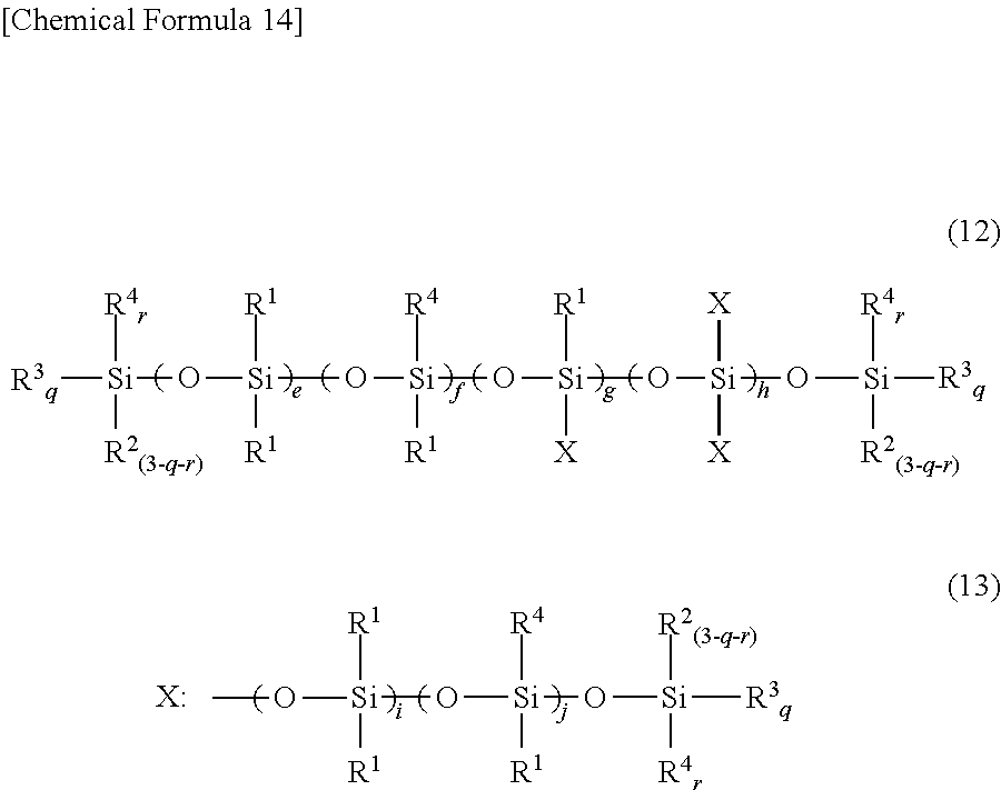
[R3q][Si]([R4r])(O[Si]([R1])([R1])O[Si]([R4])([R1])O[Si]([R1])([X])O[Si]([X])([X])O[Si]([R3q])([R4r])[R2(3-q-r)])[R2(3-q-r)].O([Si]([R3q])([R2(3-q-r)])[R4r])[Si](O[Si](OC)([R1])[R1])([R4])[R1].[X:]
